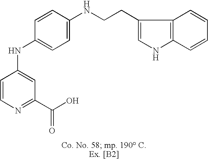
C1=CN=C(C(O)=O)C=C1NC1=CC=C(NCCC2=CNC3=C2C=CC=C3)C=C1
